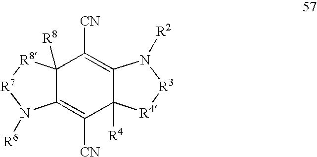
C1([CN])=C2C([R8])(C([CN])=C3C1([R4])[R4][R3]N3[R2])[R8][R7]N2[R6]
